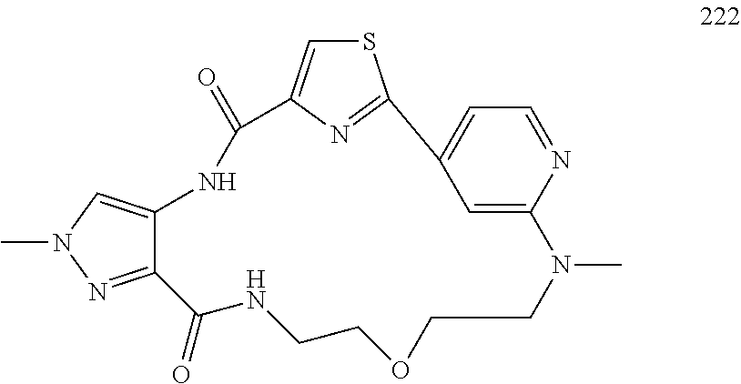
CN1N=C2C(=C1)NC(=O)C1=CSC(=N1)C1=CC=NC(=C1)N(C)CCOCCNC2=O
